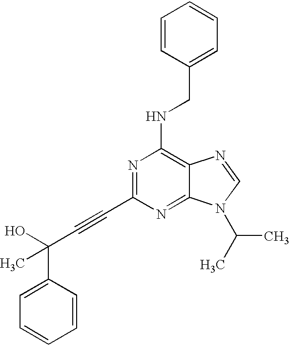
N1=C(C#CC(O)(C)C2=CC=CC=C2)N=C2C(=C1NCC1=CC=CC=C1)N=CN2C(C)C
